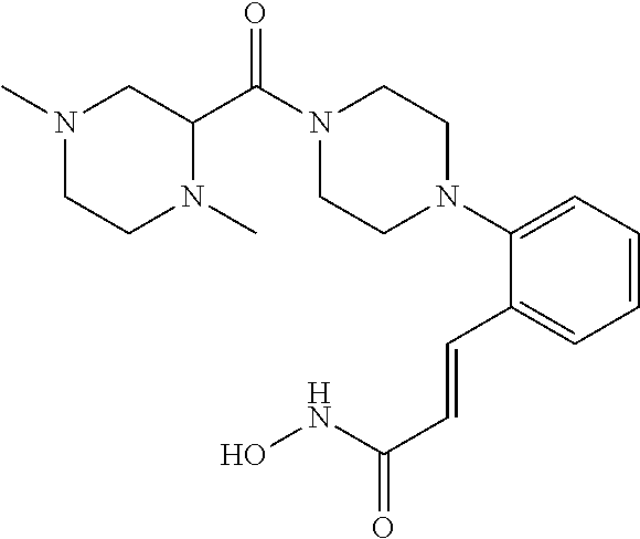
C1=CC=C(N2CCN(C(C3CN(C)CCN3C)=O)CC2)C(C=CC(NO)=O)=C1
